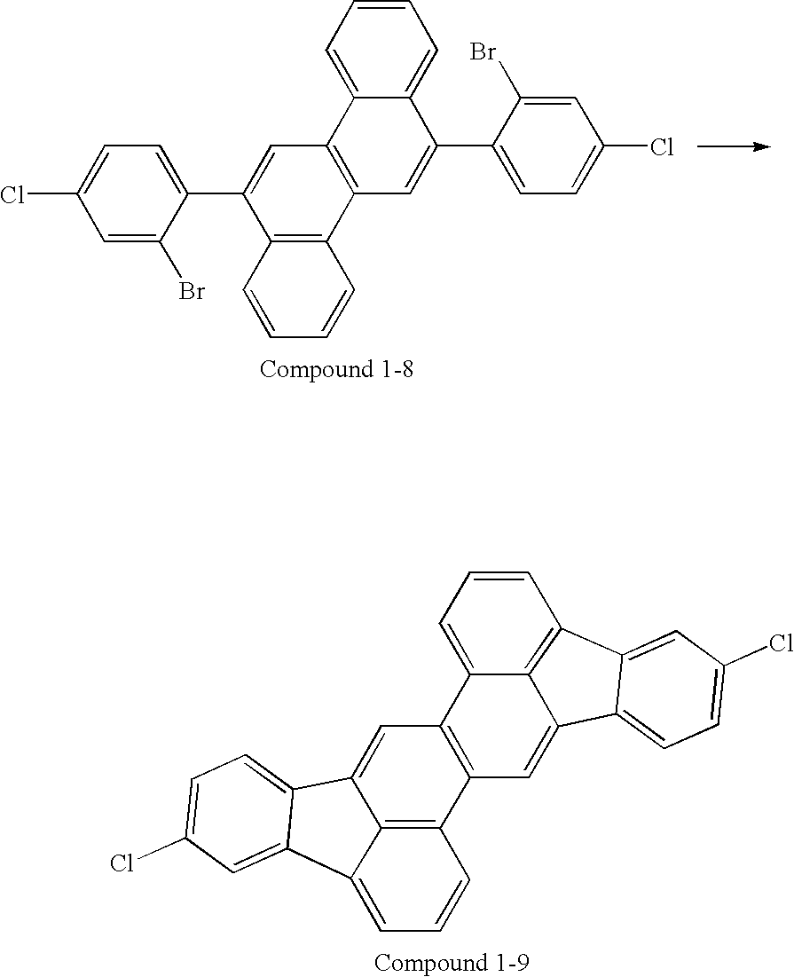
C12=C(C=C3C4=C(C5=CC(Cl)=CC=C35)C=CC=C14)C1=C3C(=C2)C2=CC=C(Cl)C=C2C3=CC=C1.C1=C(C2=CC3=C(C4=C2C=CC=C4)C=C(C2=CC=C(Cl)C=C2Br)C2=CC=CC=C32)C(Br)=CC(Cl)=C1
